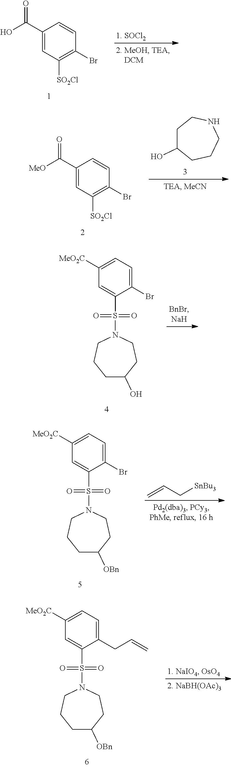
C1(C(O)=O)=CC([SO2Cl])=C(Br)C=C1.C1(C([MeO])=O)=CC([SO2Cl])=C(Br)C=C1.C1C(O)CCCNC1.C1([MeO2C])=CC=C(Br)C(S(N2CCCC(O)CC2)(=O)=O)=C1.C=CC[SnBu3].C1([MeO2C])=CC=C(Br)C(S(N2CCCC([OBn])CC2)(=O)=O)=C1.C1([MeO2C])=CC=C(CC=C)C(S(N2CCCC([OBn])CC2)(=O)=O)=C1
